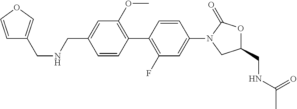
C1(CNC(=O)C)OC(=O)N(C2=CC(F)=C(C3=C(OC)C=C(CNCC4=COC=C4)C=C3)C=C2)C1
